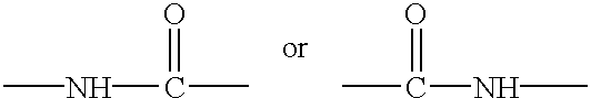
N(C(C)=O)C.N(C(C)=O)C
